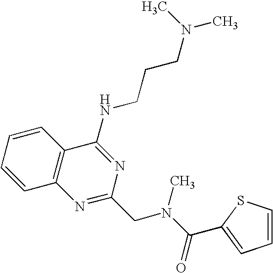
C1=CC=CC2=C1N=C(CN(C(=O)C1=CC=CS1)C)N=C2NCCCN(C)C
